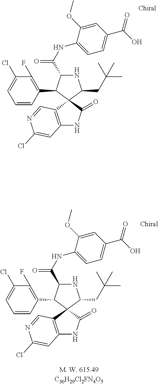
C1=CC(C2C(C(NC3=CC=C(C(O)=O)C=C3OC)=O)NC(CC(C)(C)C)C23C2=C(NC3=O)C=C(Cl)N=C2)=C(F)C(Cl)=C1.C1=CC(C2C(C(NC3=CC=C(C(O)=O)C=C3OC)=O)NC(CC(C)(C)C)C23C2=C(NC3=O)C=C(Cl)N=C2)=C(F)C(Cl)=C1
